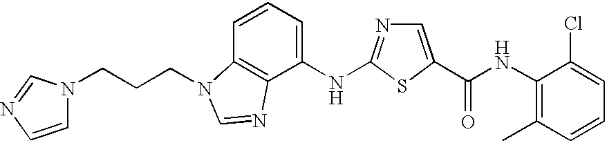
N1=C(NC2=CC=CC3=C2N=CN3CCCN2C=CN=C2)SC(C(NC2=C(C)C=CC=C2Cl)=O)=C1
